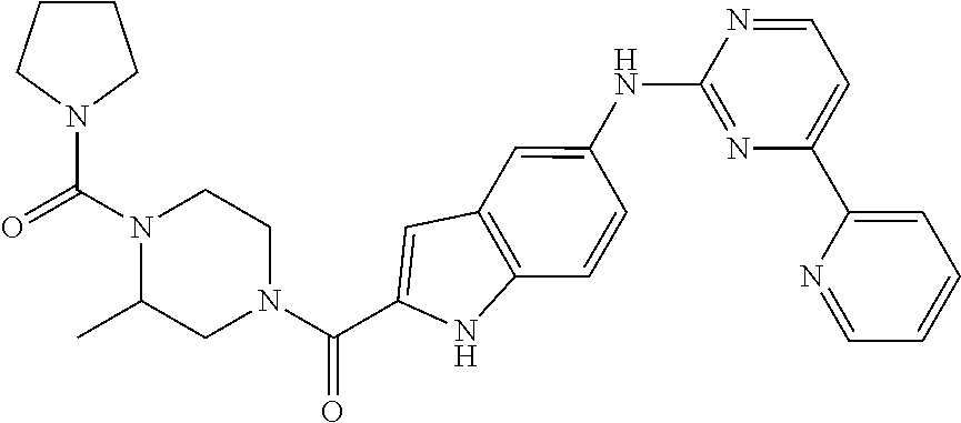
C(N1CCN(C(N2CCCC2)=O)C(C)C1)(=O)C1=CC2=C(N1)C=CC(NC1=NC(C3=CC=CC=N3)=CC=N1)=C2
